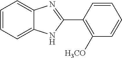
C1=CC=C2C(=C1)N=C(C1=C([OCH3])C=CC=C1)N2
